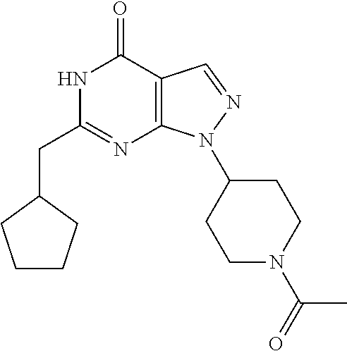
C1(CC2=NC3=C(C(=O)N2)C=NN3C2CCN(C(C)=O)CC2)CCCC1
